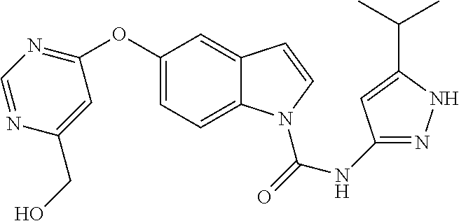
C1(OC2=CC=C3C(=C2)C=CN3C(NC2=NNC(C(C)C)=C2)=O)=NC=NC(CO)=C1
